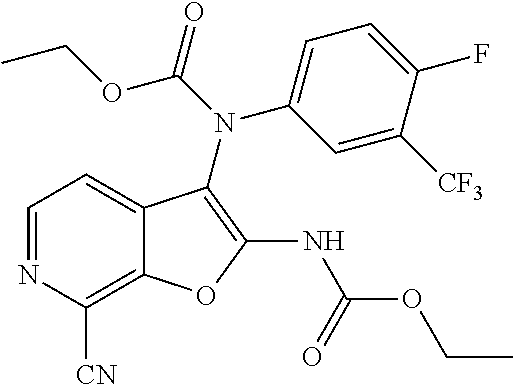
C12=C([CN])N=CC=C1C(N(C1=CC=C(F)C([CF3])=C1)C(OCC)=O)=C(NC(OCC)=O)O2
